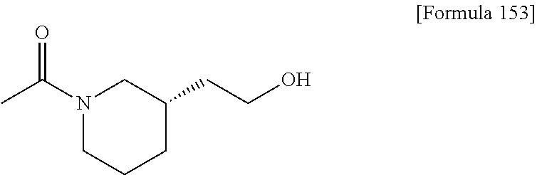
N1(C(C)=O)CCCC(CCO)C1
